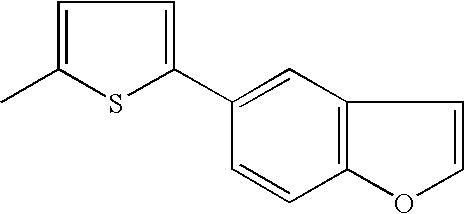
C1=C(C)SC(C2=CC3=C(C=C2)OC=C3)=C1
